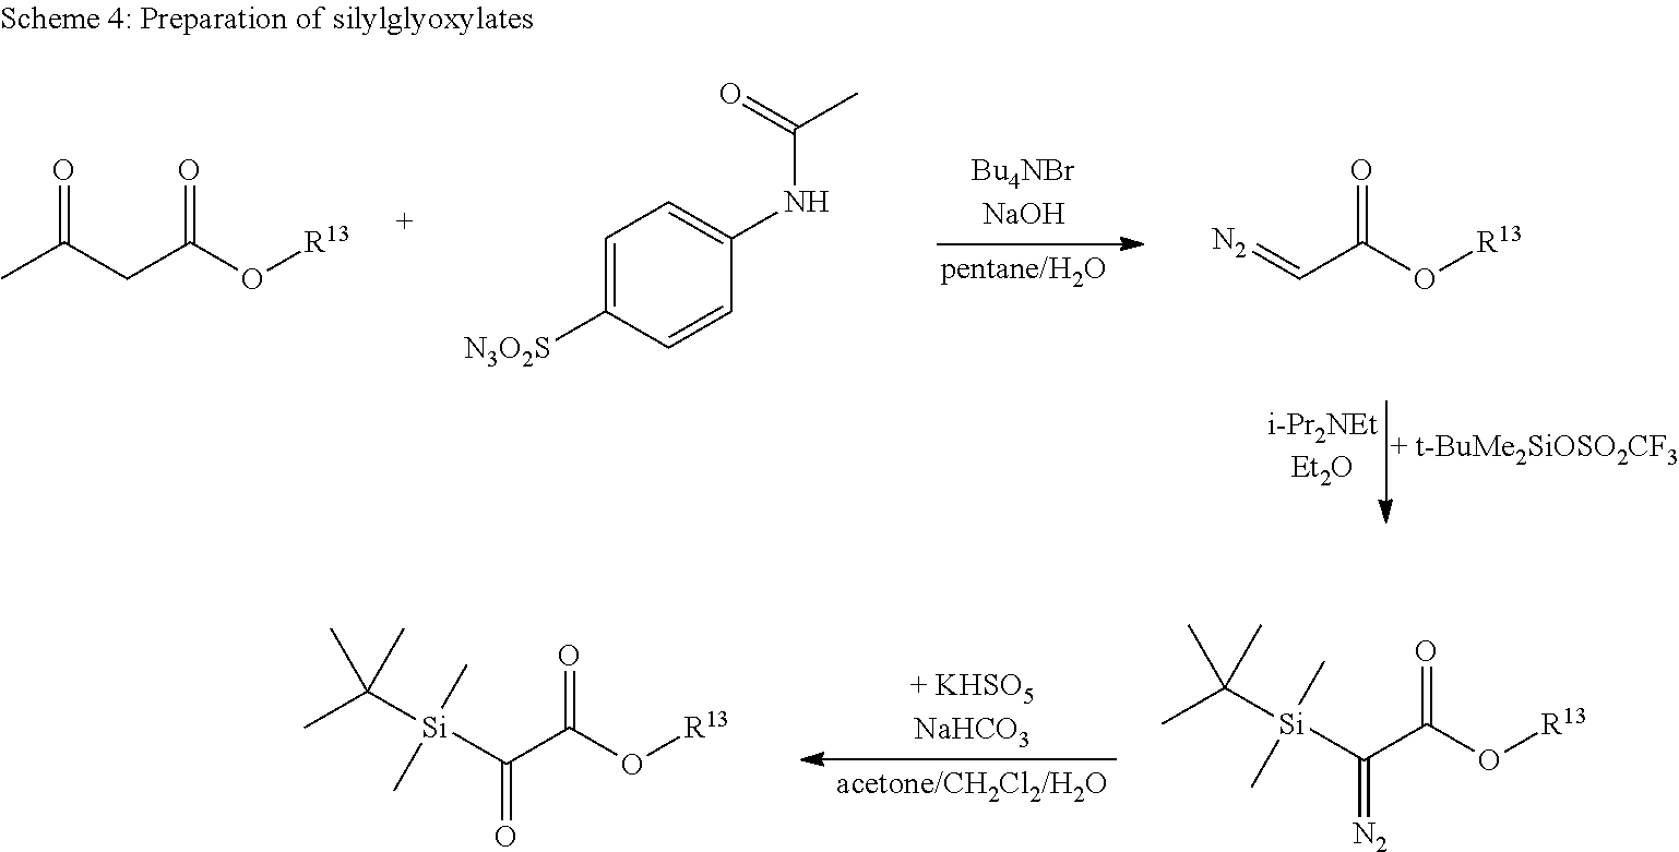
[Si](C(=[N2])C(O[R13])=O)(C(C)(C)C)(C)C.[Si](C(=O)C(O[R13])=O)(C(C)(C)C)(C)C.O=C(CC(O[R13])=O)C.C1=C([N3O2S])C=CC(NC(C)=O)=C1.[N2]=CC(O[R13])=O
